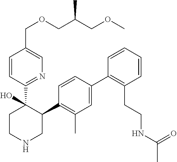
C1=CC(C2(O)CCNCC2C2=C(C)C=C(C3=C(CCNC(C)=O)C=CC=C3)C=C2)=NC=C1COCC(COC)C
